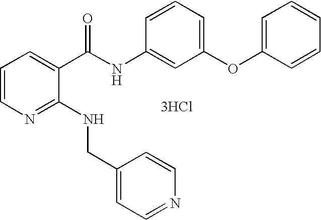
C1=CN=C(NCC2=CC=NC=C2)C(C(NC2=CC(OC3=CC=CC=C3)=CC=C2)=O)=C1.[3HCl]
